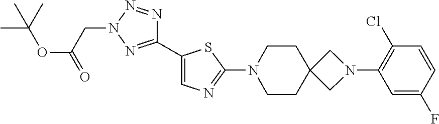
C1(C2=CN=C(N3CCC4(CC3)CN(C3=C(Cl)C=CC(F)=C3)C4)S2)=NN(CC(OC(C)(C)C)=O)N=N1
